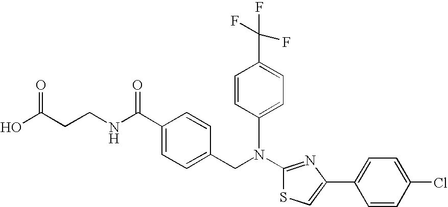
N(C1=NC(C2=CC=C(Cl)C=C2)=CS1)(CC1=CC=C(C(NCCC(O)=O)=O)C=C1)C1=CC=C(C(F)(F)F)C=C1
